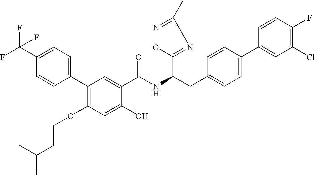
C1=C(C(F)(F)F)C=CC(C2=C(OCCC(C)C)C=C(O)C(C(NC(CC3=CC=C(C4=CC(Cl)=C(F)C=C4)C=C3)C3=NC(C)=NO3)=O)=C2)=C1
